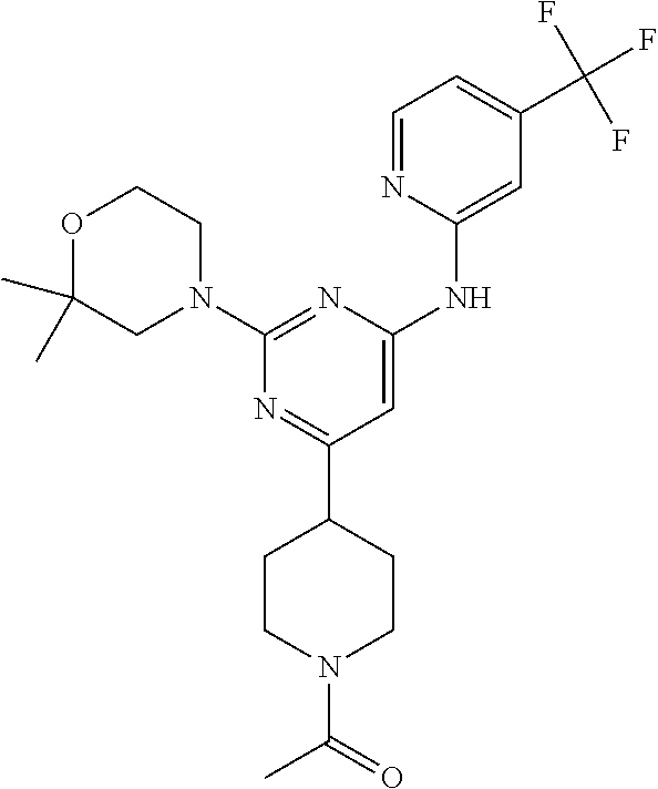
C1=NC(NC2=CC(C3CCN(C(=O)C)CC3)=NC(N3CCOC(C)(C)C3)=N2)=CC(C(F)(F)F)=C1
